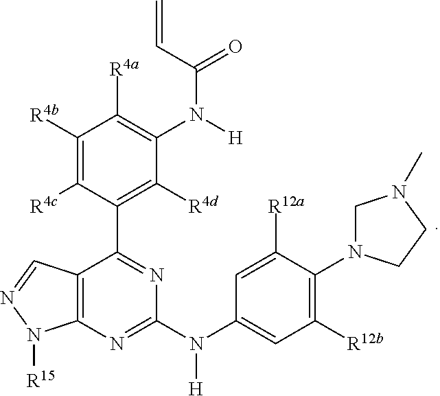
C1([R12b])=C(N2CN(C)CC2)C([R12a])=CC(N(C2=NC3=C(C(C4=C([R4d])C(N(C(C=C)=O)[H])=C([R4a])C([R4b])=C4[R4c])=N2)C=NN3[R15])[H])=C1
